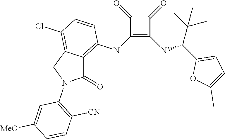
C1(NC2=C3C(=C(Cl)C=C2)CN(C2=C([CN])C=CC([MeO])=C2)C3=O)=C(NC(C2=CC=C(C)O2)C(C)(C)C)C(=O)C1=O
